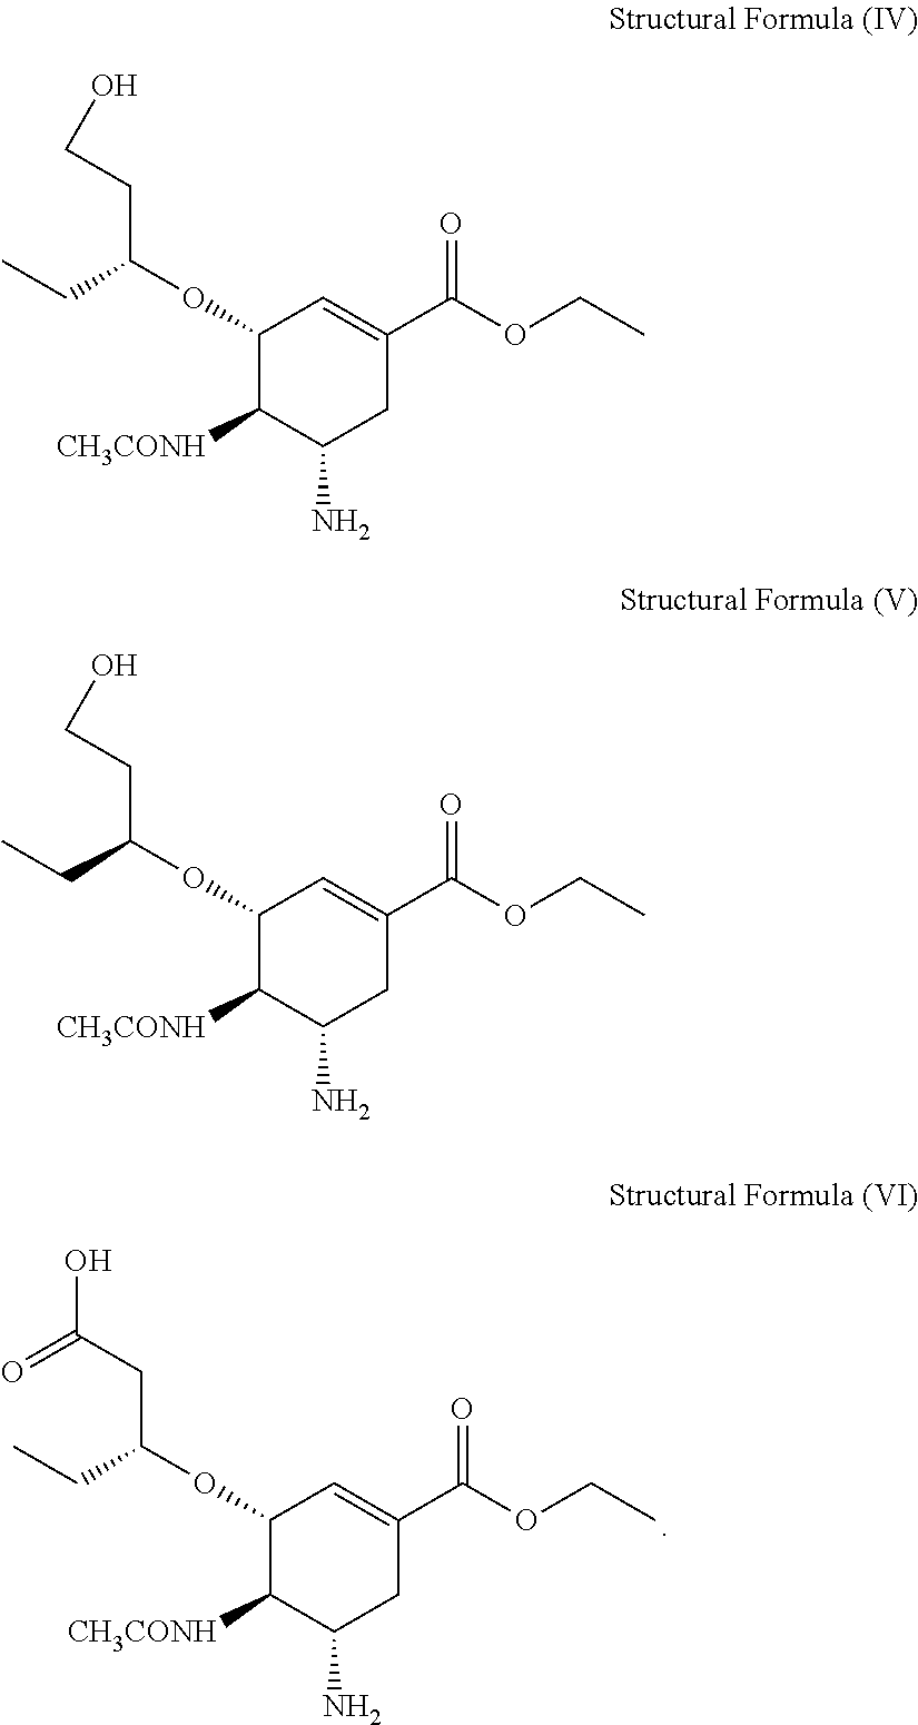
C1(OC(CC)CC(O)=O)C([CH3CONH])C(N)CC(C(OCC)=O)=C1.C1(OC(CC)CCO)C([CH3CONH])C(N)CC(C(OCC)=O)=C1.C1(OC(CC)CCO)C([CH3CONH])C(N)CC(C(OCC)=O)=C1
